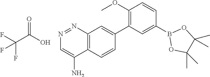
C12=C(C=CC(C3=C(OC)C=CC(B4OC(C)(C)C(C)(C)O4)=C3)=C1)C(N)=CN=N2.O=C(O)C(F)(F)F
